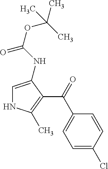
C1=C(NC(OC(C)(C)C)=O)C(C(C2=CC=C(Cl)C=C2)=O)=C(C)N1
